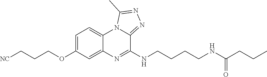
C1=C(OCCC[NC])C=C2C(=C1)N1C(=NN=C1C)C(NCCCCNC(CCC)=O)=N2
